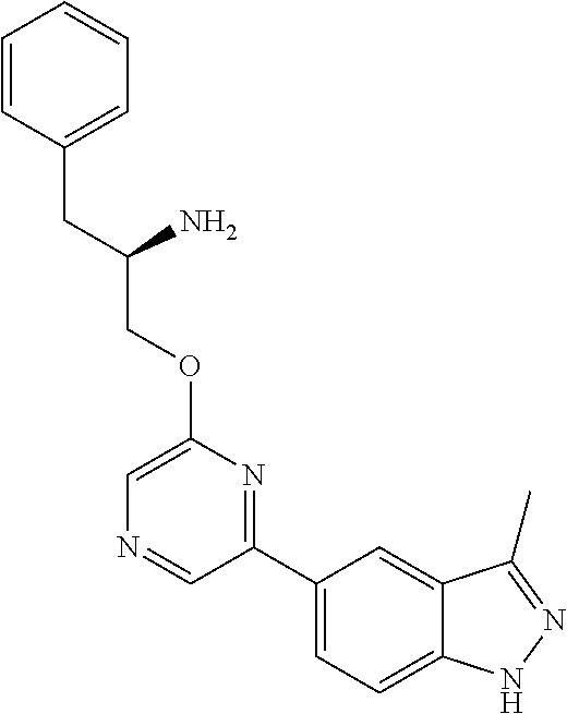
C1=C(OCC(CC2=CC=CC=C2)N)N=C(C2=CC=C3C(=C2)C(C)=NN3)C=N1
